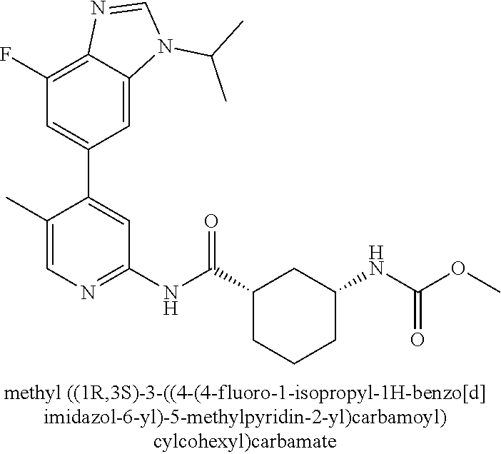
C1(F)=C2C(=CC(C3=CC(NC(C4CCCC(NC(=O)OC)C4)=O)=NC=C3C)=C1)N(C(C)C)C=N2
